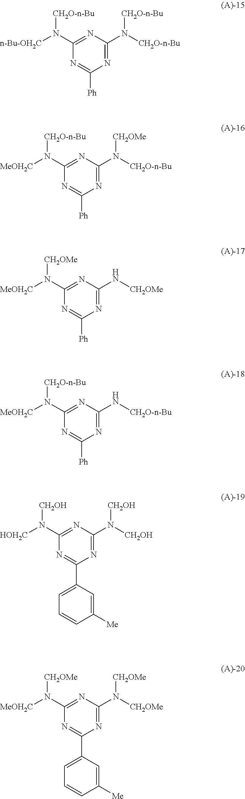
N1=C(N([CH2O-n-Bu])[CH2O-n-Bu])N=C(N([CH2O-n-Bu])[n-Bu-OH2C])N=C1[Ph].N1=C(N([CH2OMe])[CH2OMe])N=C(N([CH2OMe])[MeOH2C])N=C1C1=CC=CC([Me])=C1.N1=C(N([CH2OMe])[CH2O-n-Bu])N=C(N([CH2O-n-Bu])[MeOH2C])N=C1[Ph].N1=C(N[CH2OMe])N=C(N([CH2OMe])[MeOH2C])N=C1[Ph].N1=C(N[CH2O-n-Bu])N=C(N([CH2O-n-Bu])[MeOH2C])N=C1[Ph].N1=C(N([CH2OH])[CH2OH])N=C(N([CH2OH])[HOH2C])N=C1C1=CC=CC([Me])=C1
